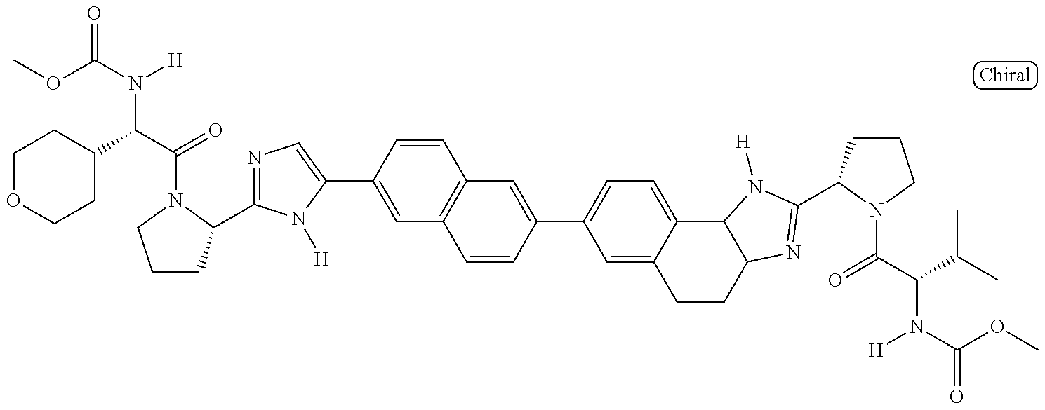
COC(N([H])C(C(=O)N1C(C2=NC=C(C3=CC4=C(C=C3)C=C(C3=CC=C5C(=C3)CCC3C5N([H])C(C5CCCN5C(=O)C(N([H])C(=O)OC)C(C)C)=N3)C=C4)N2[H])CCC1)C1CCOCC1)=O
